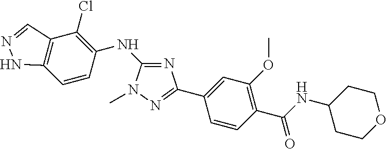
C12=C(C=CC(NC3=NC(C4=CC(OC)=C(C(NC5CCOCC5)=O)C=C4)=NN3C)=C1Cl)NN=C2
